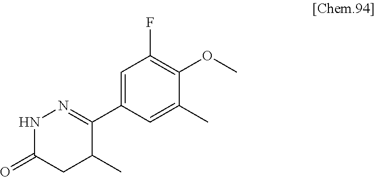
C1(C2=NNC(=O)CC2C)=CC(F)=C(OC)C(C)=C1
